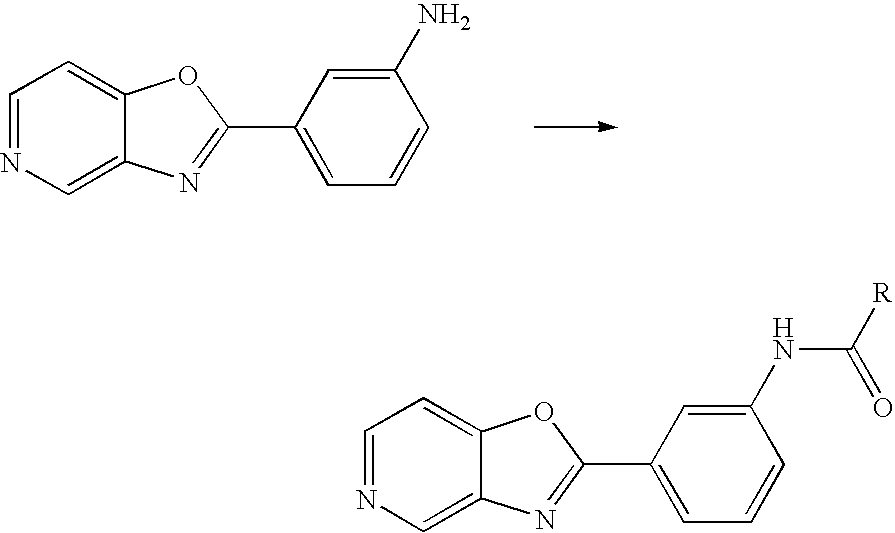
C1=NC=C2C(=C1)OC(C1=CC=CC(N)=C1)=N2.C1=NC=C2C(=C1)OC(C1=CC=CC(NC([R])=O)=C1)=N2
